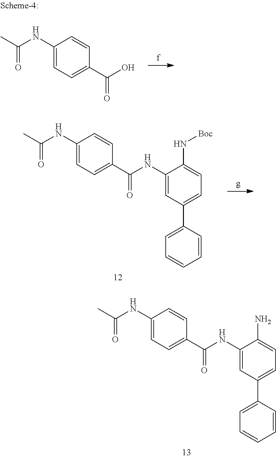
C1(NC(C)=O)=CC=C(C(O)=O)C=C1.C1(NC(C)=O)=CC=C(C(NC2=CC(C3=CC=CC=C3)=CC=C2N[Boc])=O)C=C1.C1(NC(C)=O)=CC=C(C(NC2=CC(C3=CC=CC=C3)=CC=C2N)=O)C=C1
